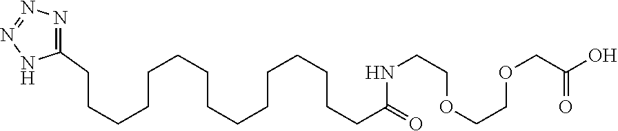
C1(CCCCCCCCCCCCCCCC(NCCOCCOCC(=O)O)=O)=NN=NN1
